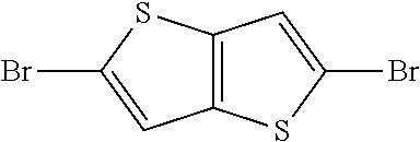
C12=C(SC(Br)=C1)C=C(Br)S2
